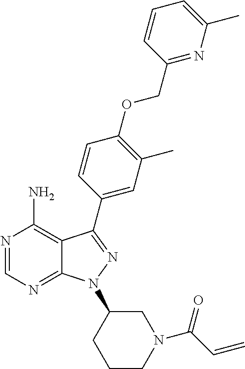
N1=CN=C2C(=C1N)C(C1=CC(C)=C(OCC3=NC(C)=CC=C3)C=C1)=NN2C1CCCN(C(C=C)=O)C1
